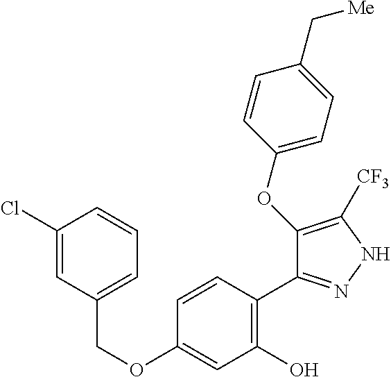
C(OC1=CC(O)=C(C2=NNC([CF3])=C2OC2=CC=C(C[Me])C=C2)C=C1)C1=CC=CC(Cl)=C1
